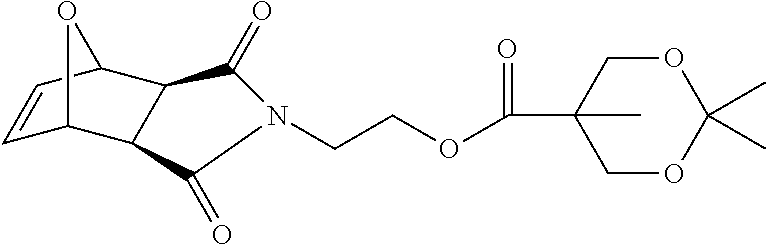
C1=CC2C3C(C1O2)C(=O)N(CCOC(C1(C)COC(C)(C)OC1)=O)C3=O
